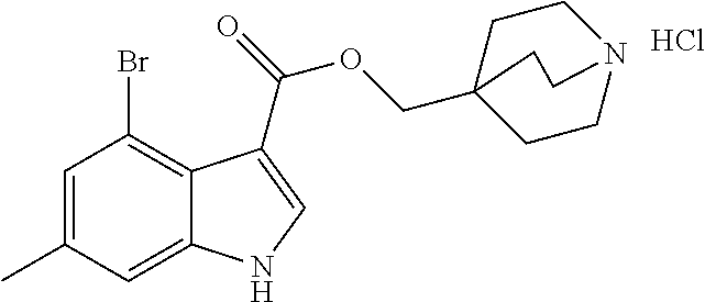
C1=C(C)C=C2C(=C1Br)C(C(=O)OCC13CCN(CC1)CC3)=CN2.Cl
